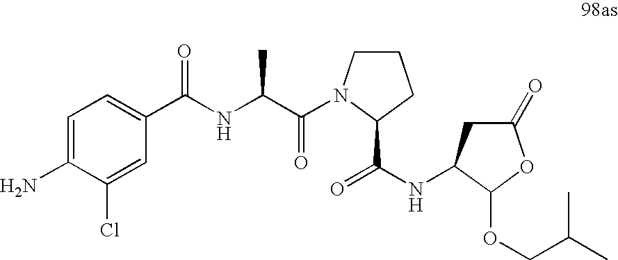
C1=C(N)C(Cl)=CC(C(NC(C(=O)N2CCCC2C(NC2CC(=O)OC2OCC(C)C)=O)C)=O)=C1
